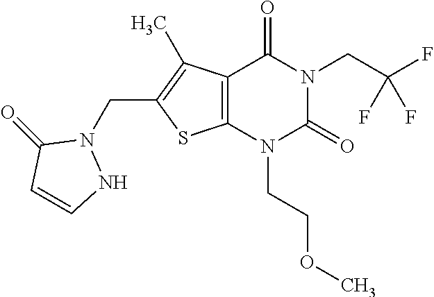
C12=C(N(CCOC)C(=O)N(CC(F)(F)F)C1=O)SC(CN1C(=O)C=CN1)=C2C
